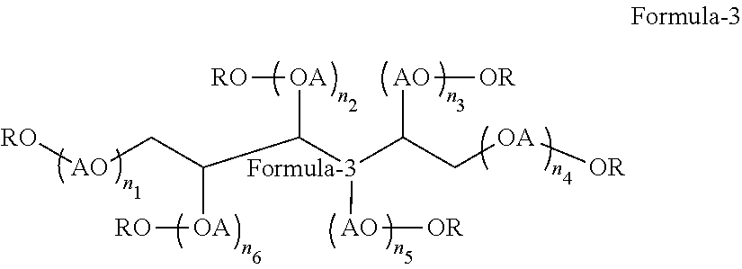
[AO](CC([OA][RO])C([Formula-3]([AO][OR])C(C[OA][OR])[AO][OR])[OA][RO])[RO]
